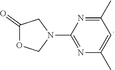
C1(N2CC(=O)OC2)=NC(C)=CC(C)=N1
